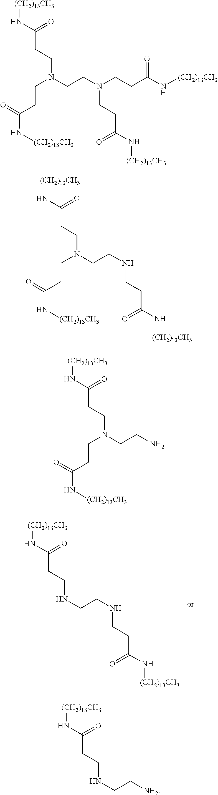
N(CCC(=O)N[(CH2)13CH3])CCNCCC(=O)N[(CH2)13CH3].[(CH2)13CH3]NC(=O)CCN(CCC(=O)N[(CH2)13CH3])CCN(CCC(=O)N[(CH2)13CH3])CCC(=O)N[(CH2)13CH3].[(CH2)13CH3]NC(=O)CCN(CCC(=O)N[(CH2)13CH3])CCNCCC(=O)N[(CH2)13CH3].[(CH2)13CH3]NC(=O)CCN(CCC(=O)N[(CH2)13CH3])CCN.N(CCC(=O)N[(CH2)13CH3])CC[NH2]
